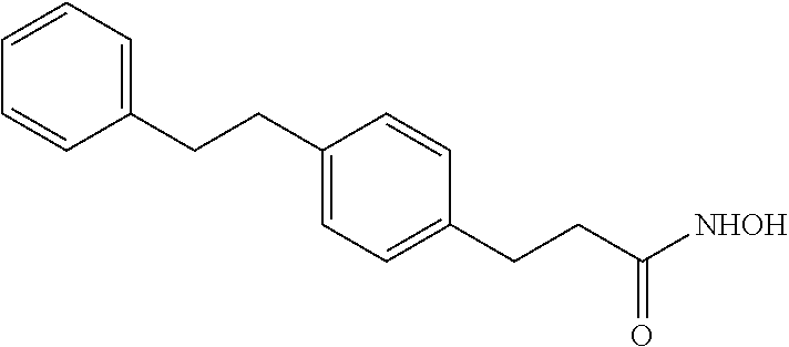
C1=C(CCC2=CC=C(CCC([NHOH])=O)C=C2)C=CC=C1
